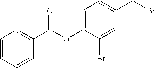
C1=C(OC(C2=CC=CC=C2)=O)C(Br)=CC(CBr)=C1
